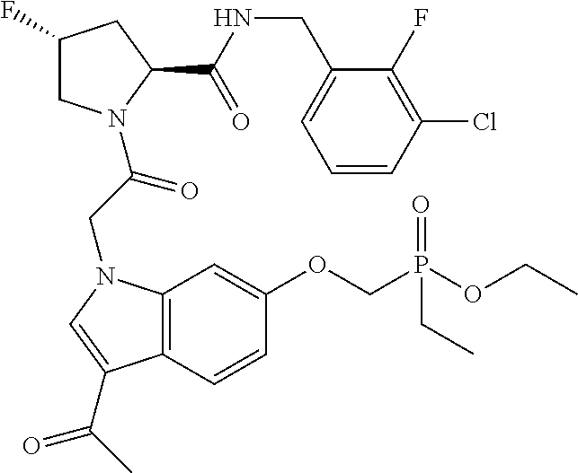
C1(F)CN(C(CN2C3=C(C=CC(OCP(=O)(CC)OCC)=C3)C(C(C)=O)=C2)=O)C(C(NCC2=CC=CC(Cl)=C2F)=O)C1
